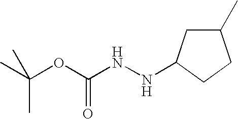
C1(C)CC(NNC(OC(C)(C)C)=O)CC1
